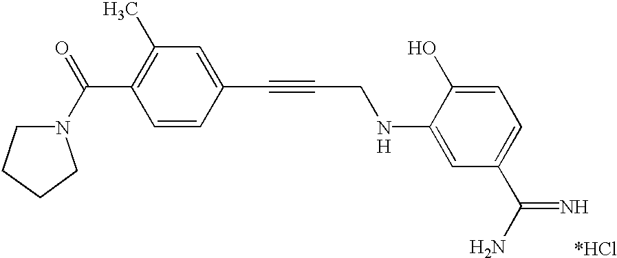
C1(C)=C(C(N2CCCC2)=O)C=CC(C#CCNC2=CC(C(N)=N)=CC=C2O)=C1.[H]
